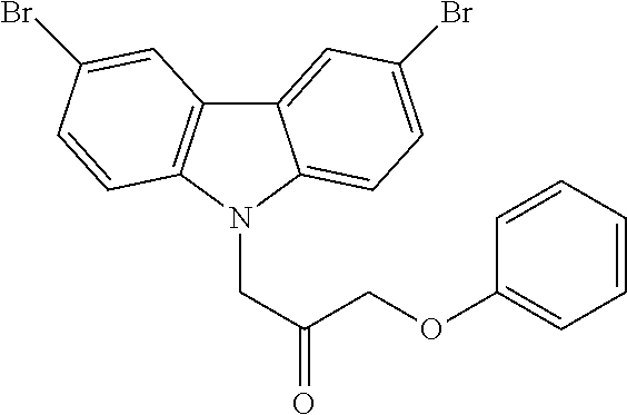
C12=CC(Br)=CC=C1N(CC(COC1=CC=CC=C1)=O)C1=C2C=C(Br)C=C1
